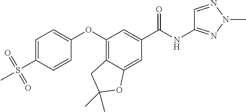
C1=C(S(C)(=O)=O)C=CC(OC2=C3C(=CC(C(NC4=NN(C)N=C4)=O)=C2)OC(C)(C)C3)=C1
